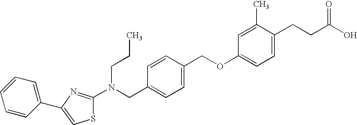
S1C(N(CC2=CC=C(COC3=CC=C(CCC(O)=O)C(C)=C3)C=C2)CCC)=NC(C2=CC=CC=C2)=C1
